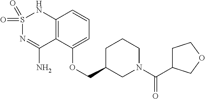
C12=C(C(OCC3CN(C(=O)C4CCOC4)CCC3)=CC=C1)C(N)=NS(=O)(=O)N2
